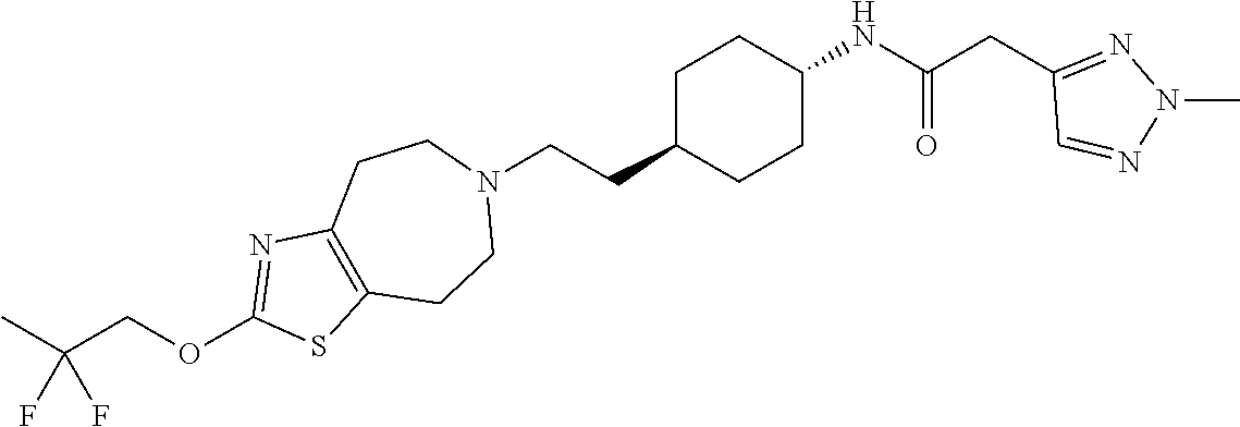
C1C(CCN2CCC3=C(CC2)SC(OCC(C)(F)F)=N3)CCC(NC(CC2=NN(C)N=C2)=O)C1
